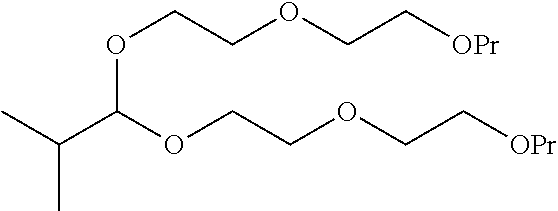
C(C(OCCOCC[OPr])OCCOCC[OPr])(C)C
